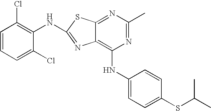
N1=C(C)N=C2C(=C1NC1=CC=C(SC(C)C)C=C1)N=C(NC1=C(Cl)C=CC=C1Cl)S2
